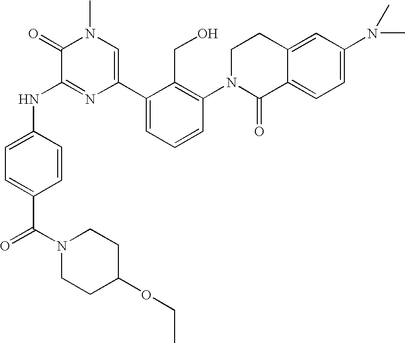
N(C1=NC(C2=CC=CC(N3C(=O)C4=CC=C(N(C)C)C=C4CC3)=C2CO)=CN(C)C1=O)C1=CC=C(C(N2CCC(OCC)CC2)=O)C=C1
